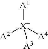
[A2][X+]([A4])([A1])[A3]
